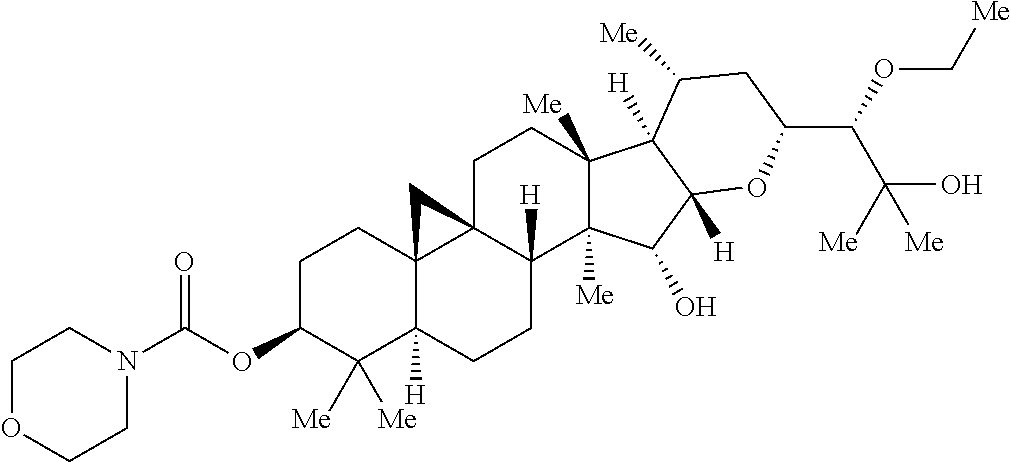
C1C(OC(N2CCOCC2)=O)C([Me])([Me])C2([H])C3(C1)C1(C([H])(CC2)C2([Me])C([Me])(CC1)C1([H])C([Me])CC(C(C(O)([Me])[Me])OC[Me])OC1([H])C2O)C3
